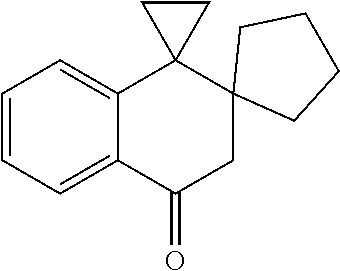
C1=CC=C2C(=C1)C1(C3(CC2=O)CCCC3)CC1
